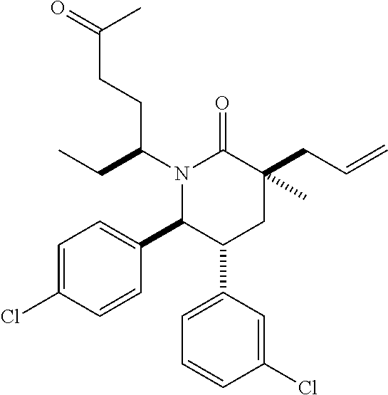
N1(C(CC)CCC(=O)C)C(C2=CC=C(Cl)C=C2)C(C2=CC=CC(Cl)=C2)CC(CC=C)(C)C1=O
